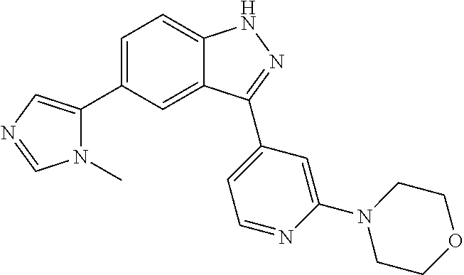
C1=C(C2=CN=CN2C)C=C2C(=C1)NN=C2C1=CC=NC(N2CCOCC2)=C1
